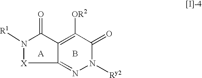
C12=C([OR2])C(=O)N([Ry2])N=C1[X]N([R1])C2=O.[A].B
